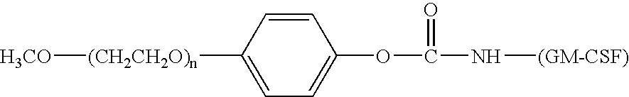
O(C(=O)N[(GM-CSF)])C1=CC=C([(CH2CH2O)n][H3CO])C=C1
